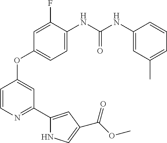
C1=CN=C(C2=CC(C(OC)=O)=CN2)C=C1OC1=CC=C(NC(NC2=CC(C)=CC=C2)=O)C(F)=C1
